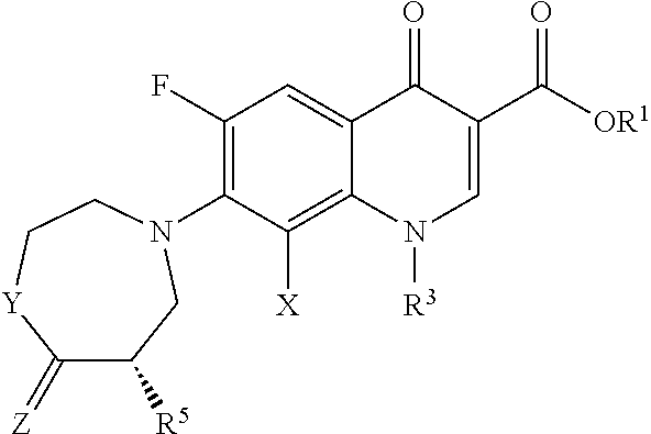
C1(F)=C(N2CC([R5])C(=[Z])[Y]CC2)C([X])=C2C(=C1)C(=O)C(C([OR1])=O)=CN2[R3]
